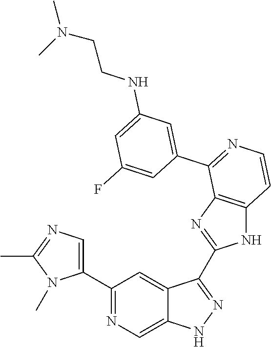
C1(C2=CN=C(C)N2C)=NC=C2C(=C1)C(C1=NC3=C(N1)C=CN=C3C1=CC(NCCN(C)C)=CC(F)=C1)=NN2
